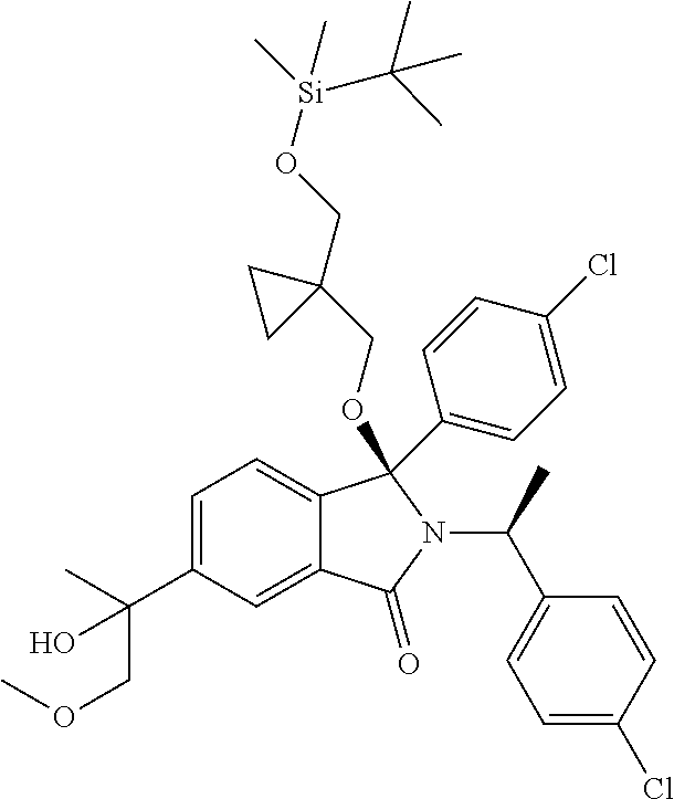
C1=C(C(C)(COC)O)C=C2C(=C1)C(C1=CC=C(Cl)C=C1)(OCC1(CO[Si](C)(C(C)(C)C)C)CC1)N(C(C1=CC=C(Cl)C=C1)C)C2=O
